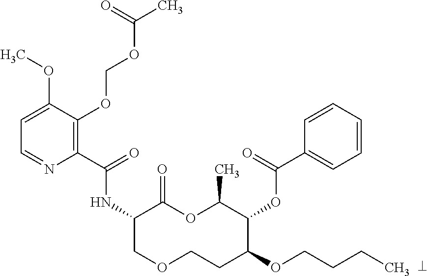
C1(C(=O)NC2COCCC(OCCCC)C(OC(C3=CC=CC=C3)=O)C(C)OC2=O)=C(OCOC(C)=O)C(OC)=CC=N1
